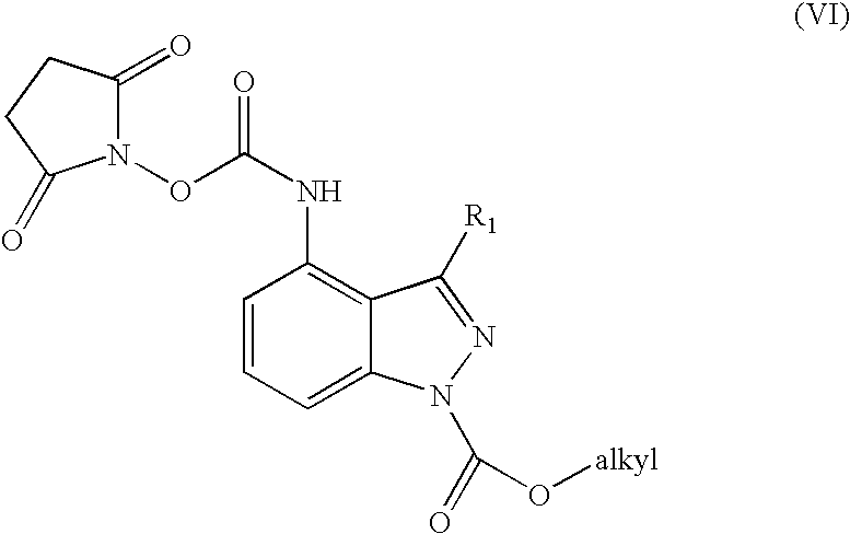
N1(OC(=O)NC2=C3C(=CC=C2)N(C(O[alkyl])=O)N=C3[R1])C(=O)CCC1=O
